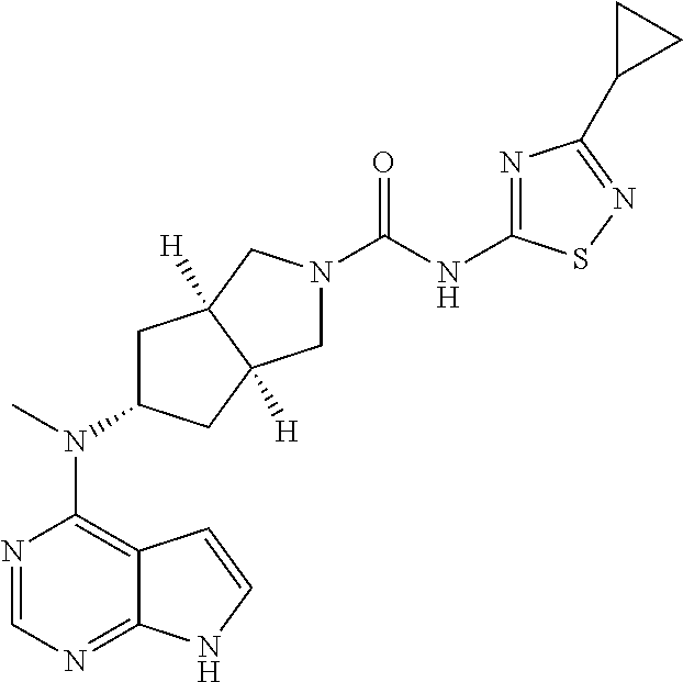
N1=CN=C2C(=C1N(C)C1CC3([H])C([H])(C1)CN(C(NC1=NC(C4CC4)=NS1)=O)C3)C=CN2
